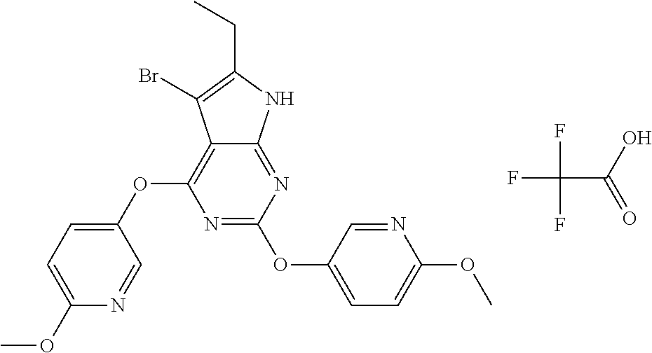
C(C1=C(Br)C2=C(OC3=CC=C(OC)N=C3)N=C(OC3=CC=C(OC)N=C3)N=C2N1)C.FC(C(=O)O)(F)F
